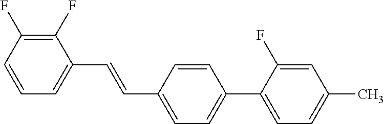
C1(F)=C(F)C=CC=C1C=CC1=CC=C(C2=CC=C(C)C=C2F)C=C1
